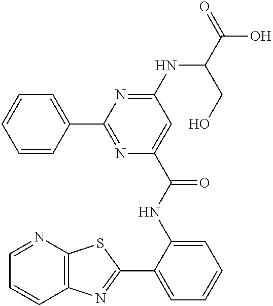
C1=NC2=C(C=C1)N=C(C1=CC=CC=C1NC(=O)C1=CC(NC(C(=O)O)CO)=NC(C3=CC=CC=C3)=N1)S2
